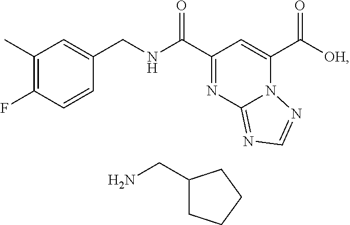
C1(C)=C(F)C=CC(CNC(C2=NC3=NC=NN3C(C([OH])=O)=C2)=O)=C1.C1(CN)CCCC1
